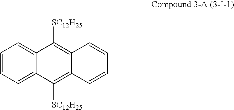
C1=CC=C2C(=C1)C([SC12H25])=C1C(=C2[SC12H25])C=CC=C1
